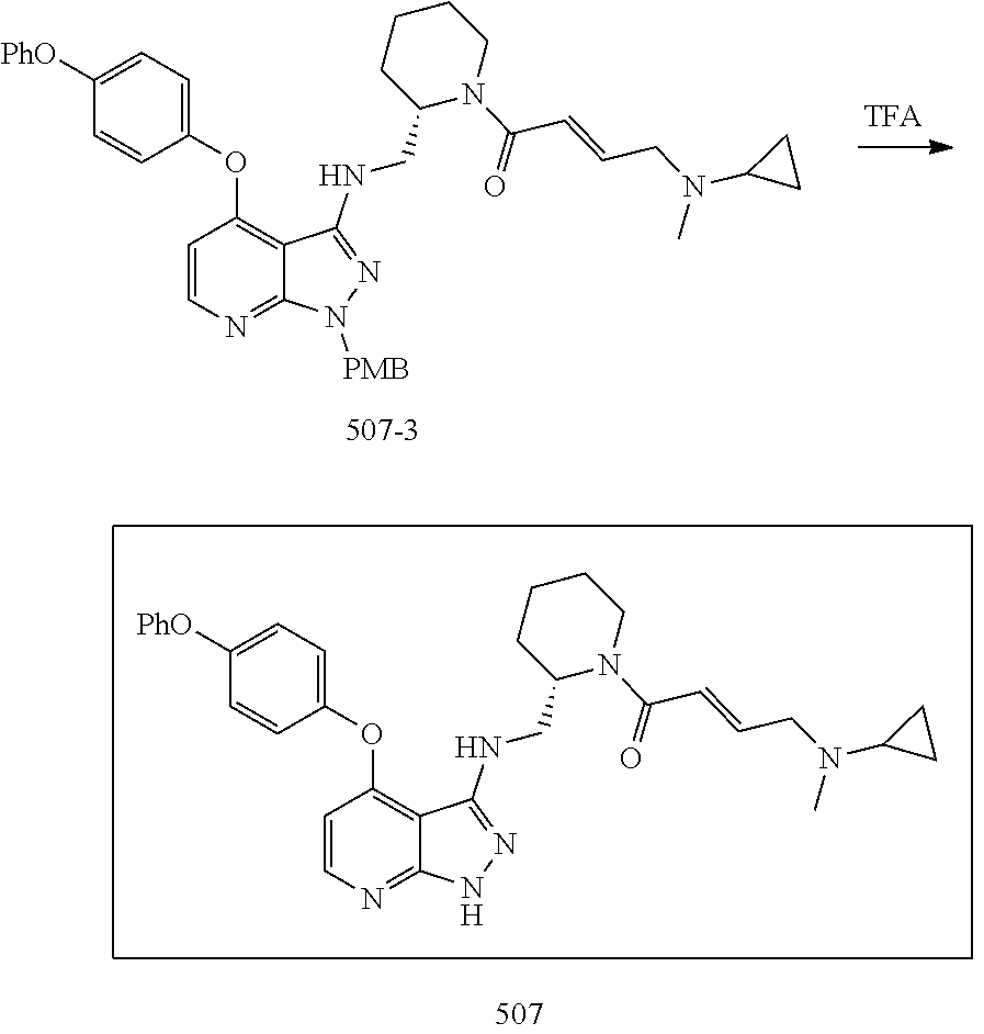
C1([PhO])=CC=C(OC2=C3C(=NC=C2)N([PMB])N=C3NCC2CCCCN2C(C=CCN(C2CC2)C)=O)C=C1.C1([PhO])=CC=C(OC2=C3C(=NC=C2)NN=C3NCC2CCCCN2C(C=CCN(C2CC2)C)=O)C=C1
